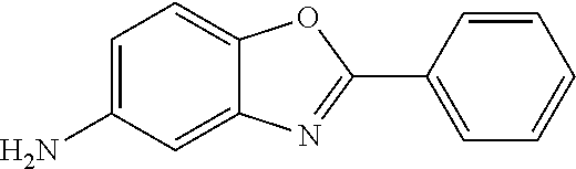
C1=C(N)C=C2C(=C1)OC(C1=CC=CC=C1)=N2
